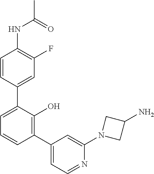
C1(NC(C)=O)=C(F)C=C(C2=CC=CC(C3=CC=NC(N4CC(N)C4)=C3)=C2O)C=C1
